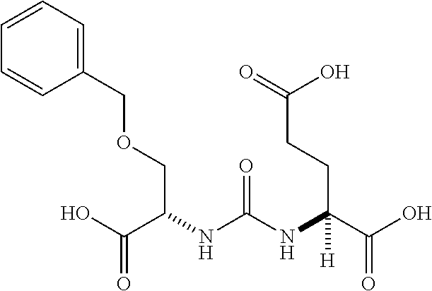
C(NC(NC(C(O)=O)(CCC(=O)O)[H])=O)(C(O)=O)COCC1=CC=CC=C1
